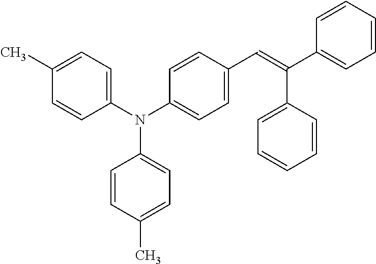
C1=C(C)C=CC(N(C2=CC=C(C=C(C3=CC=CC=C3)C3=CC=CC=C3)C=C2)C2=CC=C(C)C=C2)=C1
